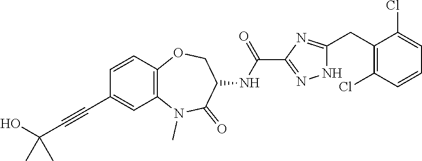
C1=CC2=C(C=C1C#CC(O)(C)C)N(C)C(=O)C(NC(=O)C1=NNC(CC3=C(Cl)C=CC=C3Cl)=N1)CO2
